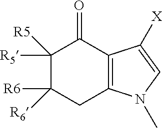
C1([R5])([R5])C([R6])([R6])CC2=C(C1=O)C([X])=CN2C
